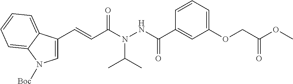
C1=CC=C(OCC(OC)=O)C=C1C(NN(C(C=CC1=CN([Boc])C2=CC=CC=C12)=O)C(C)C)=O
